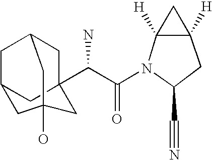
C1C2CC3(C(C(N4C(C#N)CC5([H])C4([H])C5)=O)N)CC1CC(O)(C2)C3
